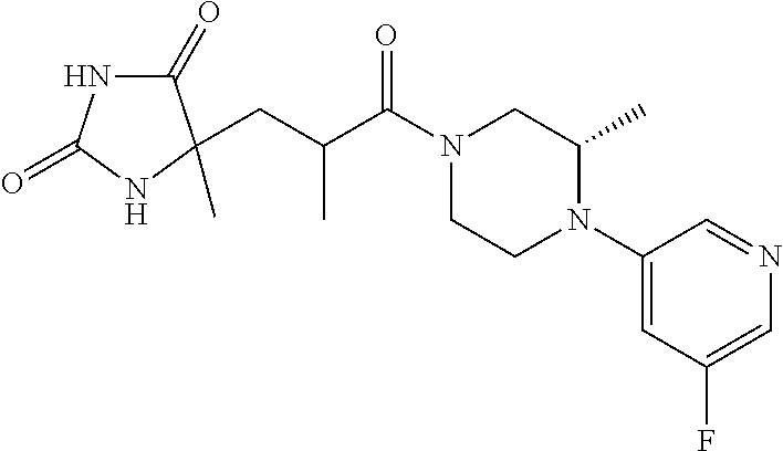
C1(=O)NC(=O)NC1(C)CC(C(N1CCN(C2=CC(F)=CN=C2)C(C)C1)=O)C
